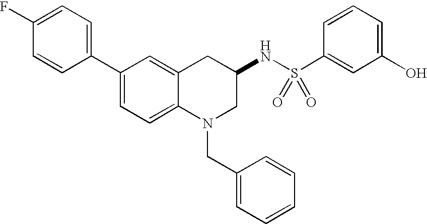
C1(C2=CC=C(F)C=C2)=CC=C2C(=C1)CC(NS(C1=CC(O)=CC=C1)(=O)=O)CN2CC1=CC=CC=C1
